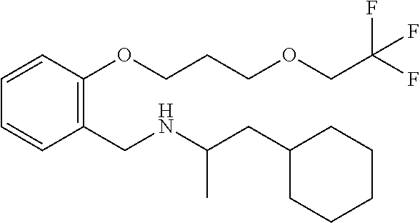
C1(CC(NCC2=C(OCCCOCC(F)(F)F)C=CC=C2)C)CCCCC1
